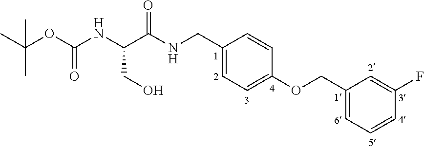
CC(OC(NC(C(NCC1=CC=C(OCC2=CC=CC(F)=C2)C=C1)=O)CO)=O)(C)C
